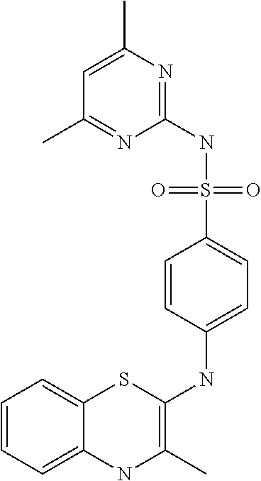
C1(NS(C2=CC=C(NC3=C(C)NC4=CC=CC=C4S3)C=C2)(=O)=O)=NC(C)=CC(C)=N1
